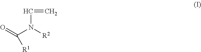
C(N([R2])C(=O)[R1])=C
